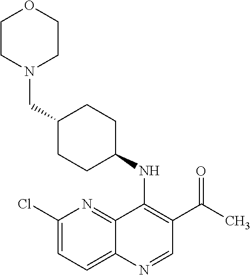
C1(Cl)=CC=C2C(=N1)C(NC1CCC(CN3CCOCC3)CC1)=C(C(=O)C)C=N2
